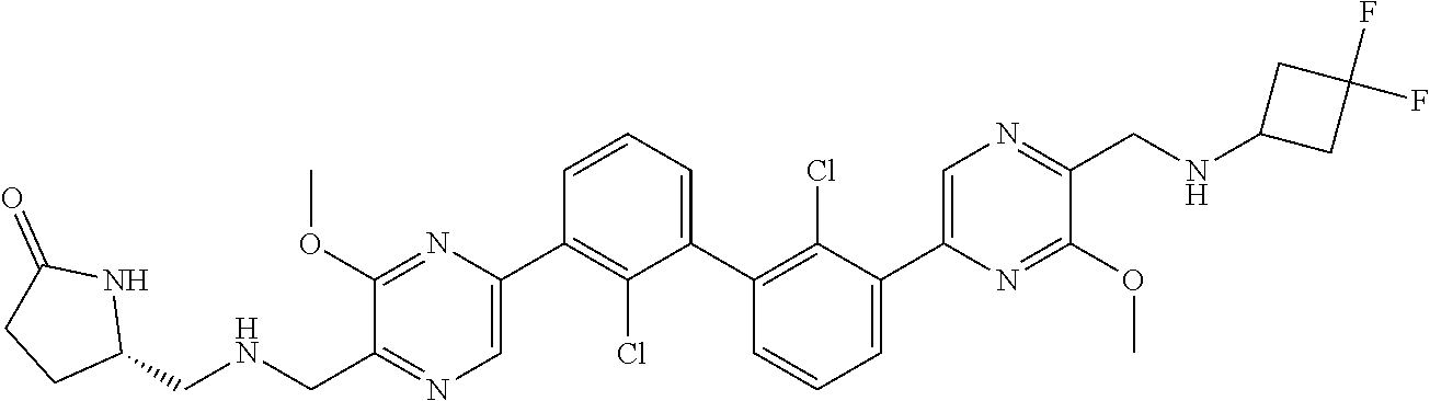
C1(OC)=NC(C2=C(Cl)C(C3=C(Cl)C(C4=CN=C(CNC5CC(F)(F)C5)C(OC)=N4)=CC=C3)=CC=C2)=CN=C1C[HN]CC1NC(=O)CC1
